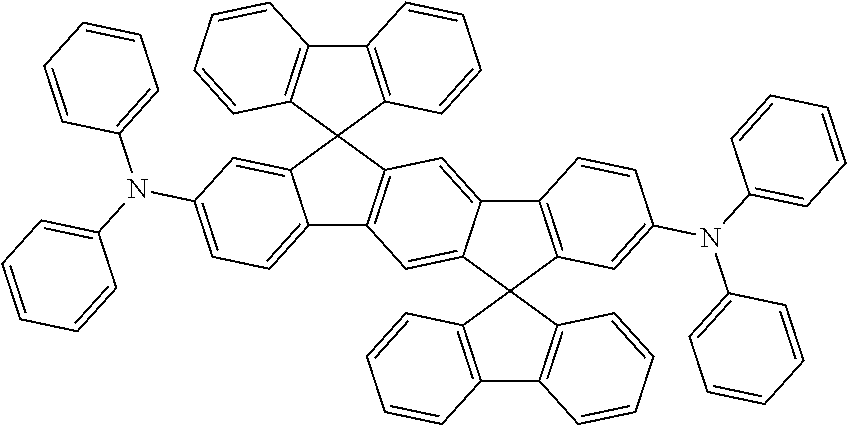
C12=CC=C(N(C3=CC=CC=C3)C3=CC=CC=C3)C=C1C1(C3=C2C=C2C(=C3)C3=C(C24C2=C(C5=C4C=CC=C5)C=CC=C2)C=C(N(C2=CC=CC=C2)C2=CC=CC=C2)C=C3)C2=C(C3=C1C=CC=C3)C=CC=C2
